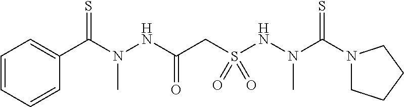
C(N(NC(CS(NN(C(=S)N1CCCC1)C)(=O)=O)=O)C)(=S)C1=CC=CC=C1
